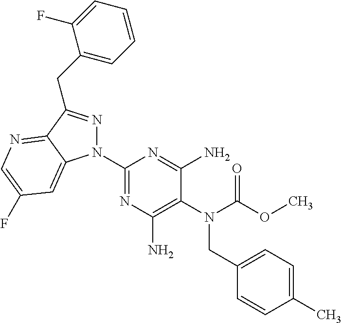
C1(N2N=C(CC3=CC=CC=C3F)C3=NC=C(F)C=C23)=NC(N)=C(N(C(OC)=O)CC2=CC=C(C)C=C2)C(N)=N1
